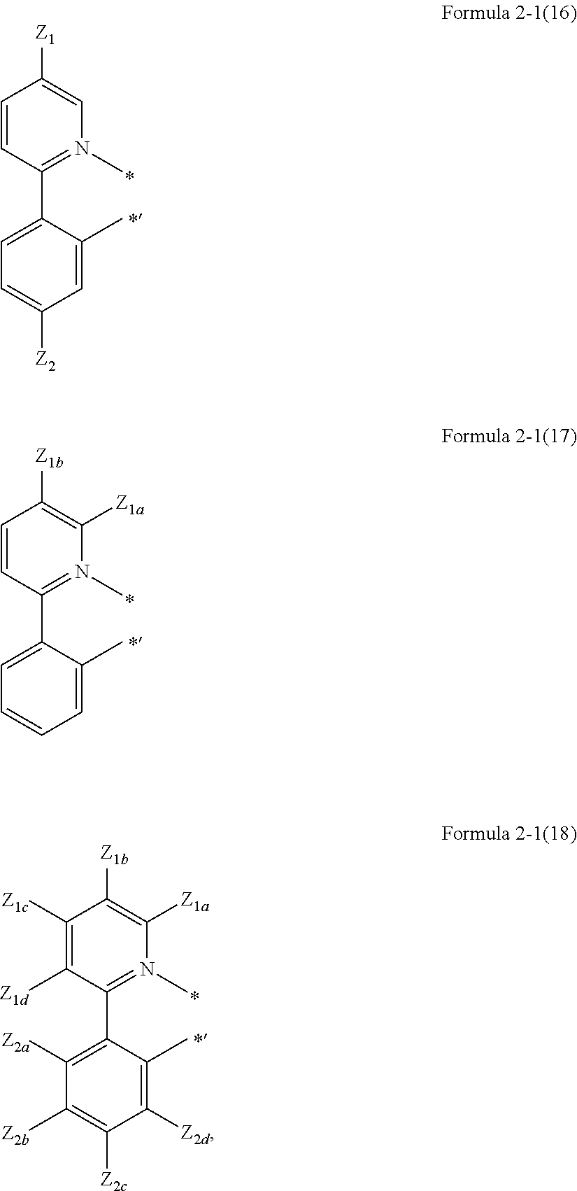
C1=CC(C2=CC=C([Z2])C=C2C)=N(C)C=C1[Z1].C1=CC(C2=CC=CC=C2C)=N(C)C([Z1a])=C1[Z1b].C1([Z1c])=C([Z1d])C(C2=C([Z2a])C([Z2b])=C([Z2c])C([Z2d])=C2C)=N(C)C([Z1a])=C1[Z1b]
